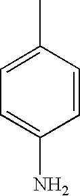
C1=CC(C)=CC=C1N
